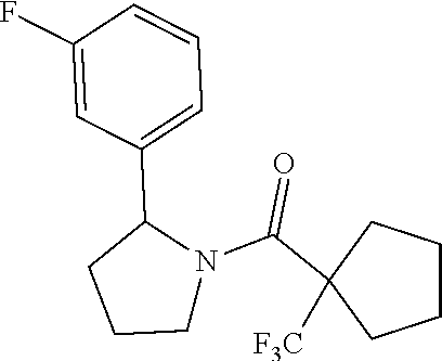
C1N(C(=O)C2([F3C])CCCC2)C(C2=CC=CC(F)=C2)CC1
